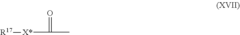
O=C(C)[X*][R17]
